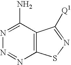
N1=C(N)C2=C(N=N1)SN=C2[Q1]
